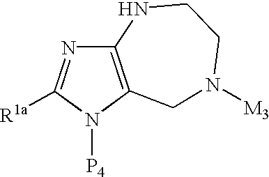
C12=C(N([P4])C([R1a])=N1)CN([M3])CCN2
